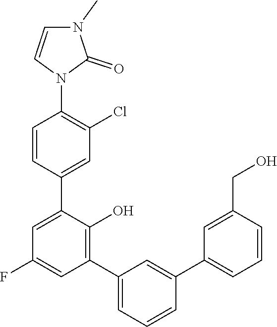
C1=CC(C2=CC(F)=CC(C3=CC=CC(C4=CC=CC(CO)=C4)=C3)=C2O)=CC(Cl)=C1N1C(=O)N(C)C=C1
